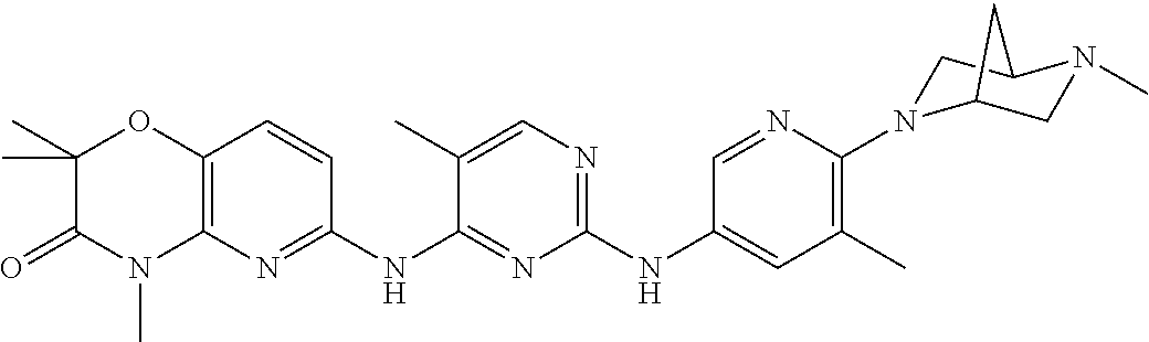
C1(NC2=CC(C)=C(N3CC4N(C)CC3C4)N=C2)=NC=C(C)C(NC2=NC3=C(C=C2)OC(C)(C)C(=O)N3C)=N1
